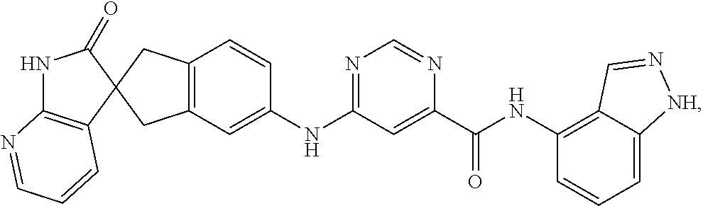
C1(=O)NC2=C(C=CC=N2)C12CC1=C(C2)C=CC(NC2=NC=NC(C(=O)NC3=C4C(=CC=C3)[NH]N=C4)=C2)=C1
